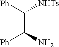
[Ph]C(C([Ph])N)[NHTs]
